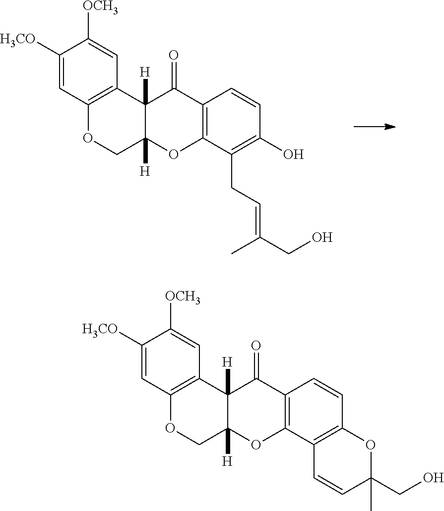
C1([H3CO])=CC2=C(C=C1[OCH3])C1([H])C([H])(CO2)OC2=C(C1=O)C=CC(O)=C2CC=C(C)CO.C1([H3CO])=CC2=C(C=C1[OCH3])C1([H])C([H])(CO2)OC2=C(C1=O)C=CC1=C2C=CC(C)(CO)O1
